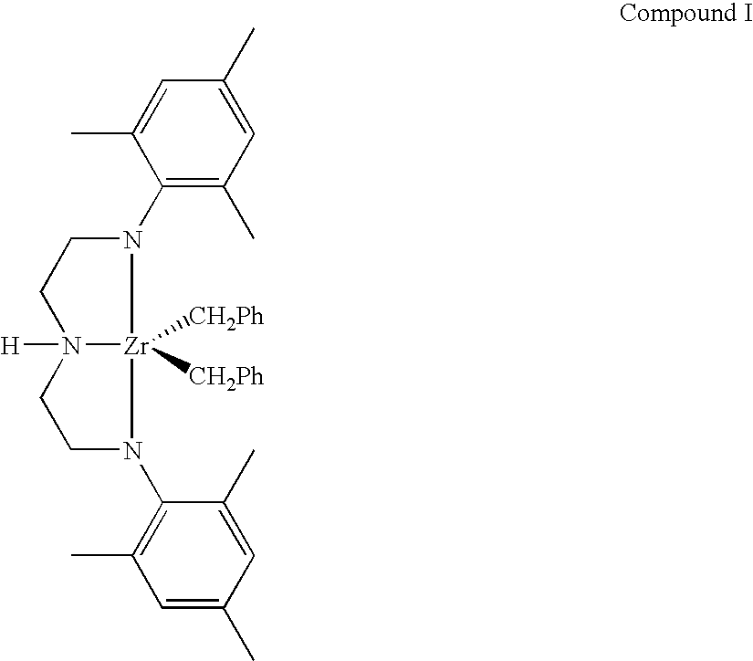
C1N2([H])[Zr]([CH2Ph])([CH2Ph])(N(C3=C(C)C=C(C)C=C3C)C1)N(C1=C(C)C=C(C)C=C1C)CC2
